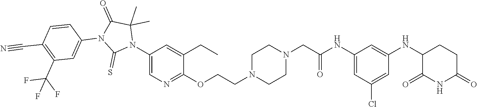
C1CN(CCOC2=NC=C(N3C(=S)N(C4=CC(C(F)(F)F)=C(C#N)C=C4)C(=O)C3(C)C)C=C2CC)CCN1CC(NC1=CC(Cl)=CC(NC2C(=O)NC(=O)CC2)=C1)=O
